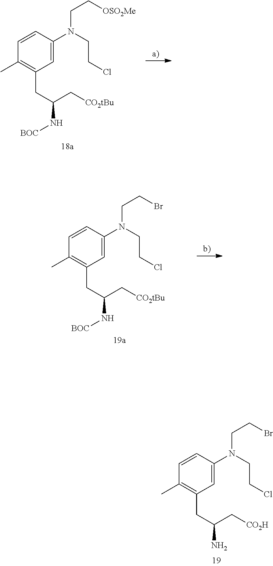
NC(CC1=C(C)C=CC(N(CCCl)CCBr)=C1)C[CO2H].N(C(CC1=C(C)C=CC(N(CCCl)CC[OSO2Me])=C1)C[CO2tBu])[BOC].N(C(CC1=C(C)C=CC(N(CCCl)CCBr)=C1)C[CO2tBu])[BOC]
